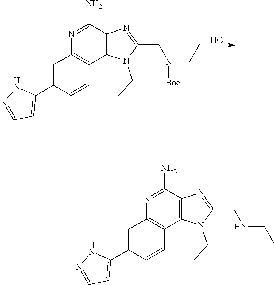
Cl.C12=C(C(N)=NC3=C1C=CC(C1=CC=NN1)=C3)N=C(CN(CC)[Boc])N2CC.C12=C(C(N)=NC3=C1C=CC(C1=CC=NN1)=C3)N=C(CNCC)N2CC
